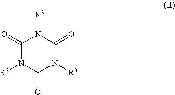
C1(=O)N([R3])C(=O)N([R3])C(=O)N1[R3]
